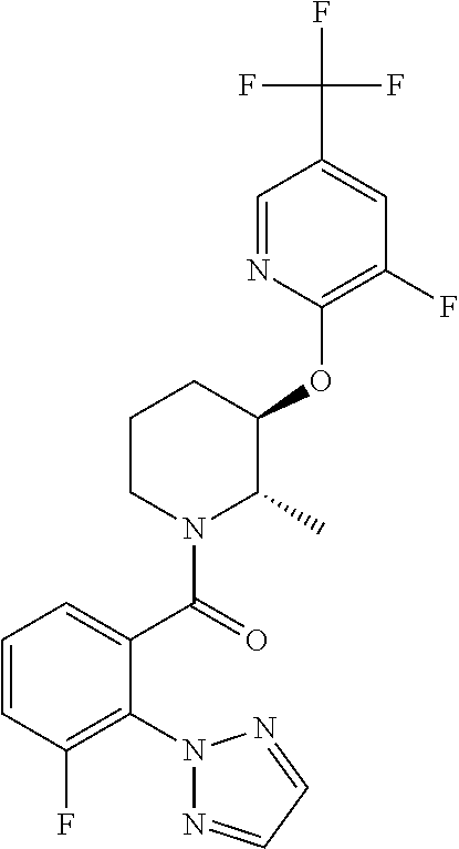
C1(OC2C(C)N(C(=O)C3=CC=CC(F)=C3N3N=CC=N3)CCC2)=C(F)C=C(C(F)(F)F)C=N1
